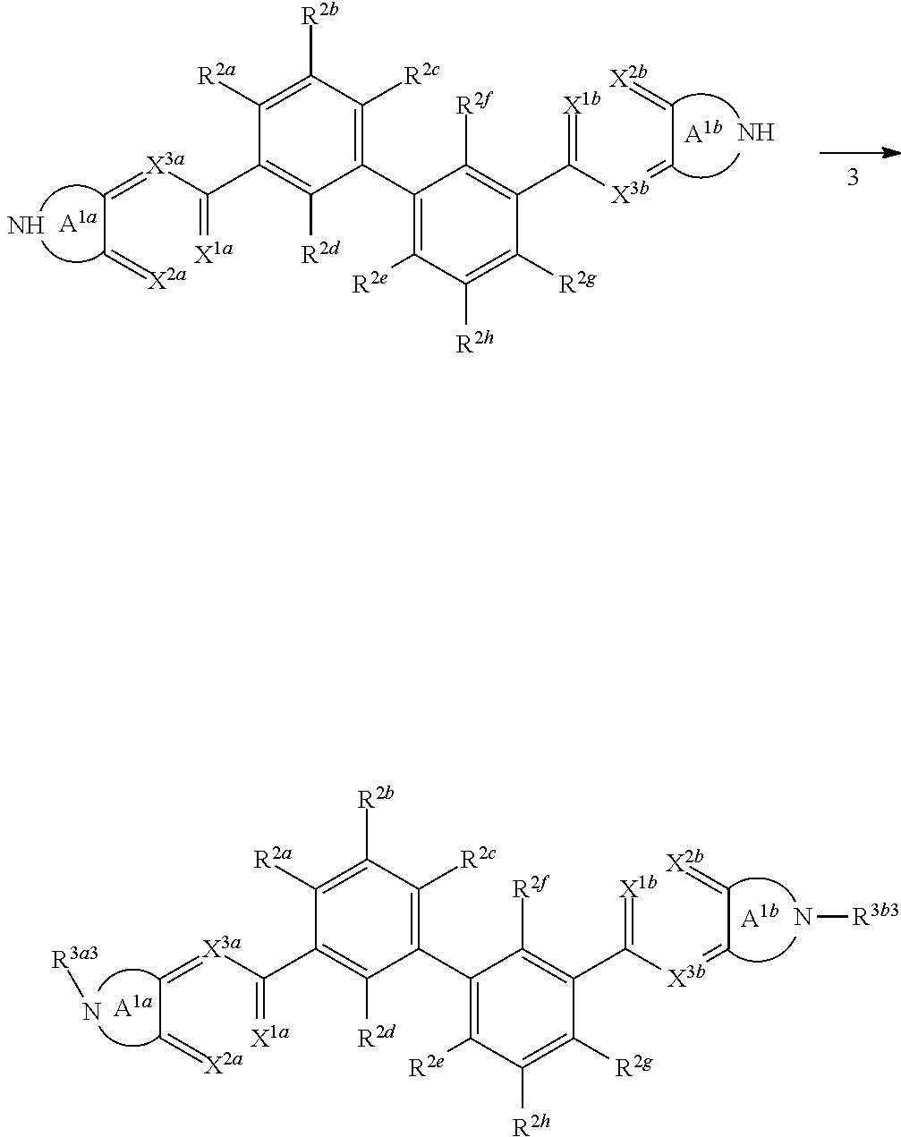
C(C1=C([R2d])C(C2=C([R2e])C([R2h])=C([R2g])C(C([X3b]=CC=[X2b])=[X1b])=C2[R2f])=C([R2c])C([R2b])=C1[R2a])([X3a]=CC=[X2a])=[X1a].[A1b].[A1a].N[R3b3].N[R3a3].C(C1=C([R2d])C(C2=C([R2e])C([R2h])=C([R2g])C(C([X3b]=CC=[X2b])=[X1b])=C2[R2f])=C([R2c])C([R2b])=C1[R2a])([X3a]=CC=[X2a])=[X1a].[A1b].[A1a].N.N
